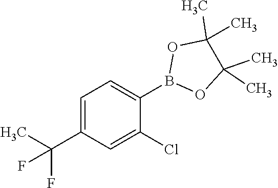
C1=C(C(F)(F)C)C=C(Cl)C(B2OC(C)(C)C(C)(C)O2)=C1
